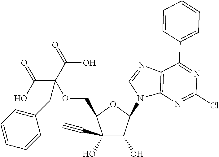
C1(C#C)(O)C(O)C(N2C3=C(N=C2)C(C2=CC=CC=C2)=NC(Cl)=N3)OC1COC(CC1=CC=CC=C1)(C(=O)O)C(O)=O
